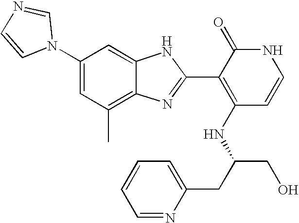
C1(C)=C2C(=CC(N3C=NC=C3)=C1)NC(C1=C(NC(CO)CC3=CC=CC=N3)C=CNC1=O)=N2
